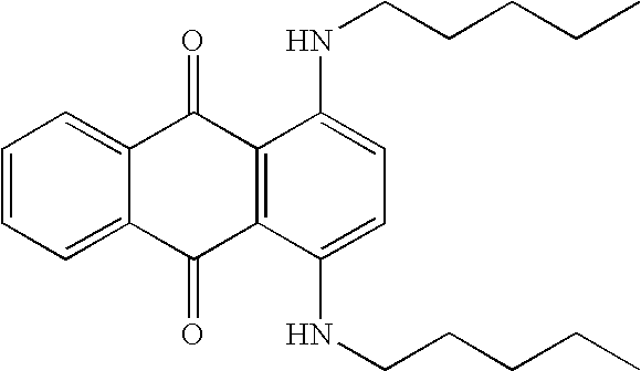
C1=CC=C2C(=C1)C(=O)C1=C(C2=O)C(NCCCCC)=CC=C1NCCCCC
